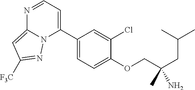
N1=CC=C(C2=CC=C(OCC(CC(C)C)(C)N)C(Cl)=C2)N2C1=CC([F3C])=N2
